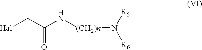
[(CH2)n](N([R6])[R5])NC(C[Hal])=O
